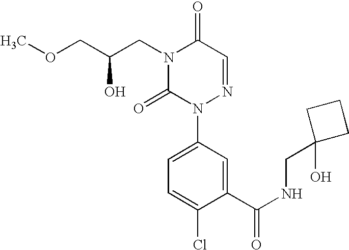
N1(CC(COC)O)C(=O)N(C2=CC=C(Cl)C(C(NCC3(O)CCC3)=O)=C2)N=CC1=O
